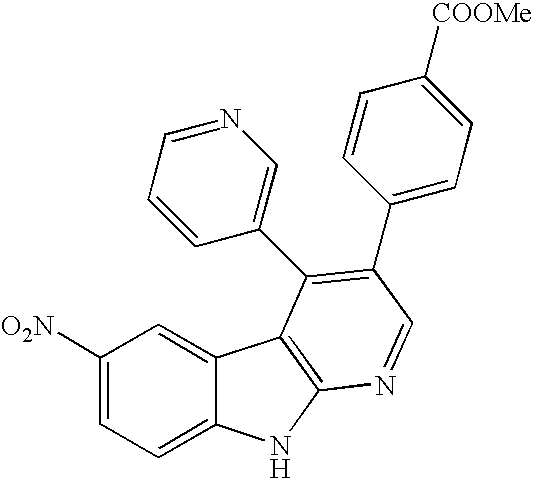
C1([O2N])=CC=C2C(=C1)C1=C(N2)N=CC(C2=CC=C([COOMe])C=C2)=C1C1=CN=CC=C1
